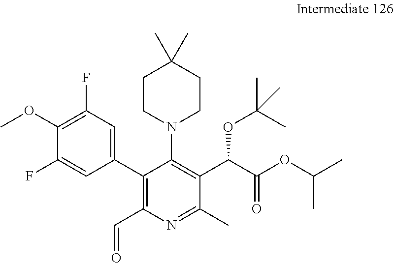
C1(OC)=C(F)C=C(C2=C(C=O)N=C(C)C(C(C(OC(C)C)=O)OC(C)(C)C)=C2N2CCC(C)(C)CC2)C=C1F
